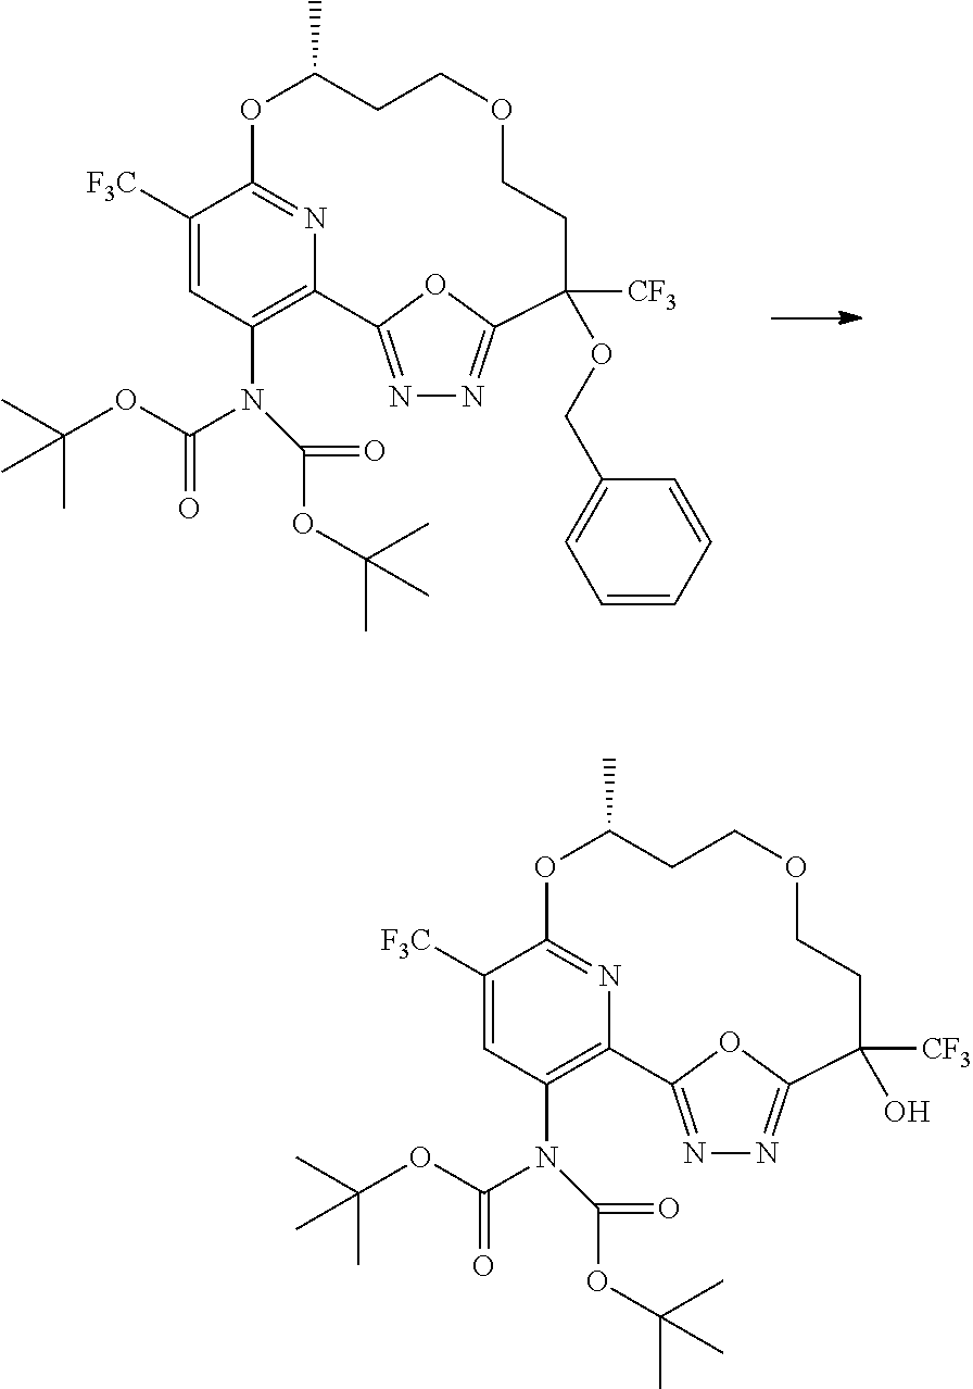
N1=C2OC(=N1)C(OCC1=CC=CC=C1)([CF3])CCOCCC(C)OC1=NC2=C(N(C(OC(C)(C)C)=O)C(=O)OC(C)(C)C)C=C1[F3C].N1=C2OC(=N1)C(O)([CF3])CCOCCC(C)OC1=NC2=C(N(C(OC(C)(C)C)=O)C(=O)OC(C)(C)C)C=C1[F3C]
